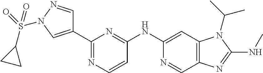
C1(NC2=NC(C3=CN(S(=O)(C4CC4)=O)N=C3)=NC=C2)=CC2=C(C=N1)N=C(NC)N2C(C)C
